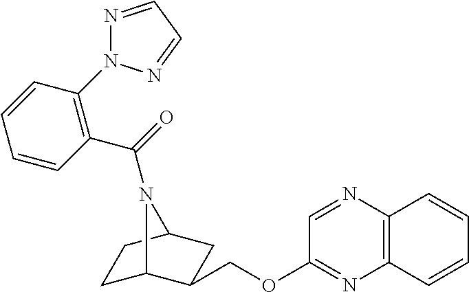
C1C2C(COC3=NC4=C(N=C3)C=CC=C4)CC(C1)N2C(=O)C1=C(N2N=CC=N2)C=CC=C1
